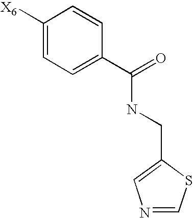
N1=CSC(CNC(C2=CC=C([X6])C=C2)=O)=C1
